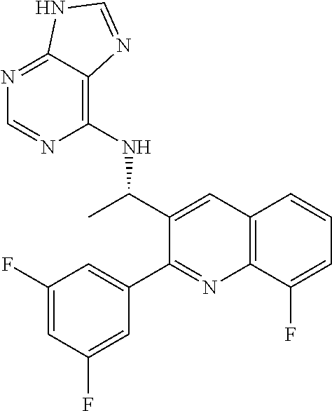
C12=C(C(F)=CC=C1)N=C(C1=CC(F)=CC(F)=C1)C(C(C)NC1=C3C(=NC=N1)NC=N3)=C2
